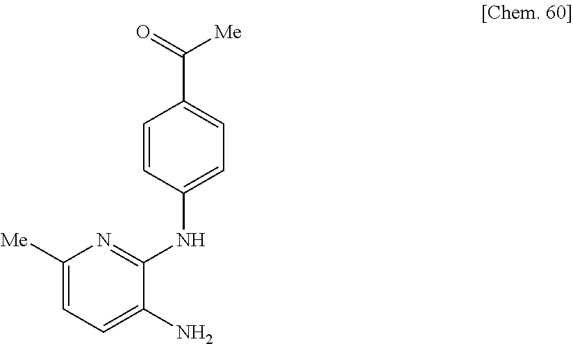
C1([Me])=CC=C(N)C(NC2=CC=C(C([Me])=O)C=C2)=N1
